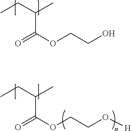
C(C(OCCO)=O)(CC)C.C(C(OCCO[H])=O)(CC)C
